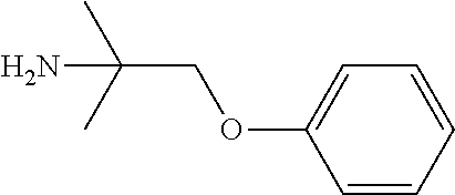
C1=CC=CC=C1OCC(C)(C)N
